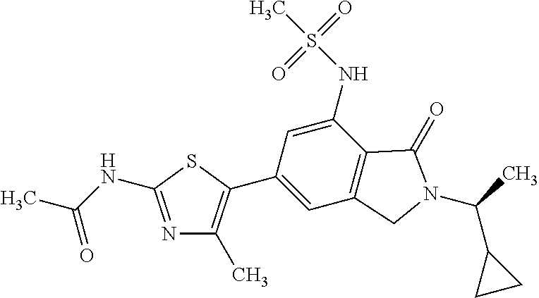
C1(NS(C)(=O)=O)=CC(C2=C(C)N=C([HN]C(C)=O)S2)=CC2=C1C(=O)N(C(C1CC1)C)C2
